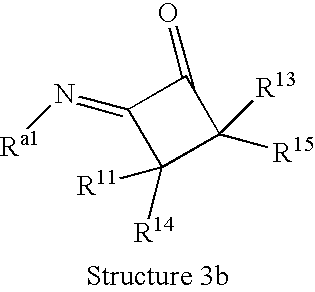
C1([R14])([R11])C([R15])([R13])C(=O)C1=N[Ra1]
